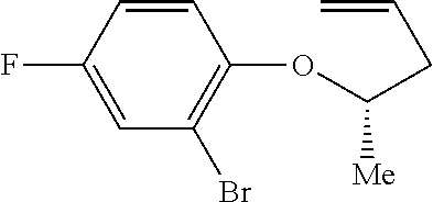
C1=CC(F)=CC(Br)=C1OC(CC=C)[Me]
